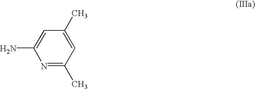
C1=C(N)N=C(C)C=C1C
